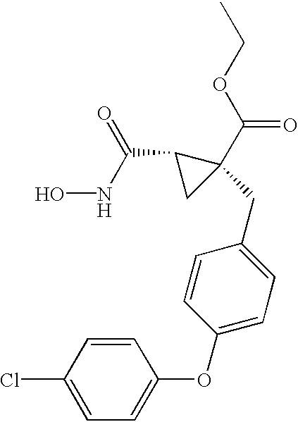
ONC(C1CC1(C(OCC)=O)CC1=CC=C(OC2=CC=C(Cl)C=C2)C=C1)=O
